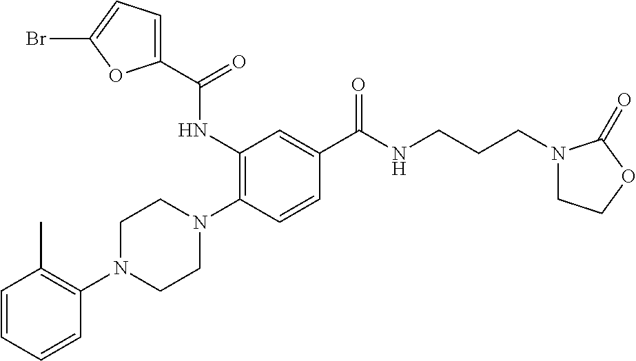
C1=CC=CC(N2CCN(C3=C(NC(C4=CC=C(Br)O4)=O)C=C(C(NCCCN4CCOC4=O)=O)C=C3)CC2)=C1C
